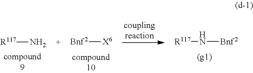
[R117]N[Bnf2].[Bnf2][X6].[R117]N
